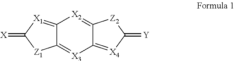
C12=[X3]C3=[X4]C(=[Y])[Z2]C3=[X2]C1=[X1]C(=[X])[Z1]2
